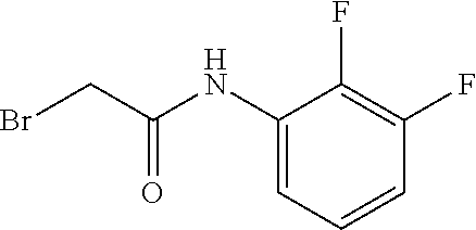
C1(NC(CBr)=O)=CC=CC(F)=C1F
